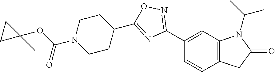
C1(C2=NOC(C3CCN(C(OC4(C)CC4)=O)CC3)=N2)=CC2=C(C=C1)CC(=O)N2C(C)C
